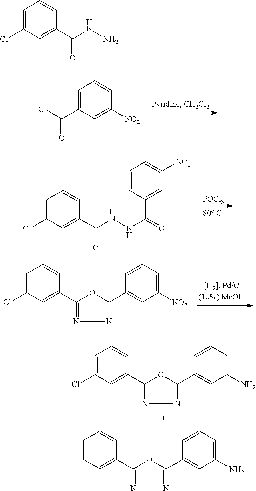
C1=C(Cl)C=C(C(NN)=O)C=C1.C1=C(C(Cl)=O)C=C([NO2])C=C1.C1=C(Cl)C=C(C(NNC(C2=CC([NO2])=CC=C2)=O)=O)C=C1.[POCl3].C1=C(Cl)C=C(C2=NN=C(C3=CC([NO2])=CC=C3)O2)C=C1.C1=C(Cl)C=C(C2=NN=C(C3=CC(N)=CC=C3)O2)C=C1.C1=CC=C(C2=NN=C(C3=CC(N)=CC=C3)O2)C=C1
